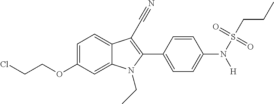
C1=C2C(=CC=C1OCCCl)C(C#N)=C(C1=CC=C(N(S(=O)(=O)CCC)[H])C=C1)N2CC
